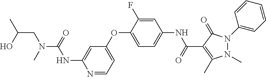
N1=CC=C(OC2=CC=C(NC(=O)C3=C(C)N(C)N(C4=CC=CC=C4)C3=O)C=C2F)C=C1NC(=O)N(CC(C)O)C
